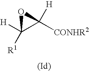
[H]C1([R1])C([CONHR2])([H])O1
